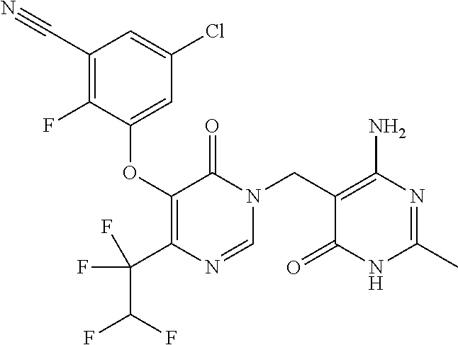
C1(C#N)=C(F)C(OC2=C(C(F)(C(F)F)F)N=CN(CC3=C(N)N=C(C)NC3=O)C2=O)=CC(Cl)=C1
